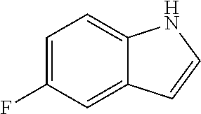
C1=C(F)C=C2C(=C1)NC=C2
